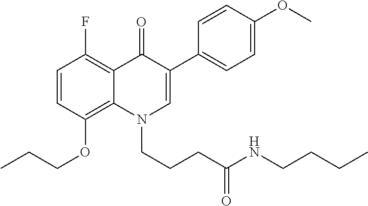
C1=CC(OCCC)=C2C(=C1F)C(=O)C(C1=CC=C(OC)C=C1)=CN2CCCC(NCCCC)=O
